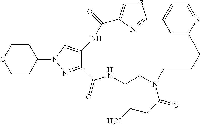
S1C=C2N=C1C1=CC=NC(=C1)CCCN(C(CCN)=O)CCNC(=O)C1=NN(C3CCOCC3)C=C1NC2=O
